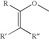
[R]C(OC)=C([R])[R]
